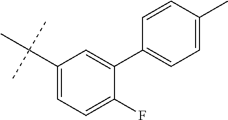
C1(C(C)(C)C)=CC=C(F)C(C2=CC=C(C)C=C2)=C1
